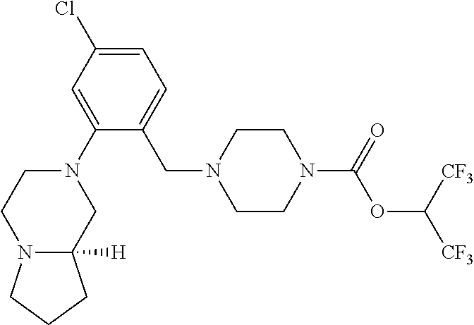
C1=C(Cl)C=C(N2CCN3C([H])(C2)CCC3)C(CN2CCN(C(=O)OC([CF3])[CF3])CC2)=C1
